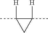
C1([H])(C)C([H])(C)C1
